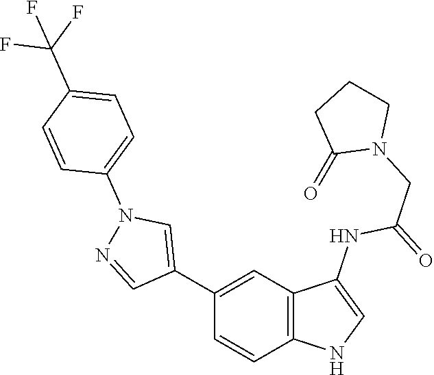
C1(C2=CN(C3=CC=C(C(F)(F)F)C=C3)N=C2)=CC2=C(C=C1)NC=C2NC(=O)CN1CCCC1=O
